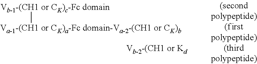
[Va-1-(CH1 or CK)a-Fc domain-Va-2-(CH1 or CK)b][Vb-1-(CH1 or CK)c-Fc domain].[Vb-2-(CH1 or Kd]
